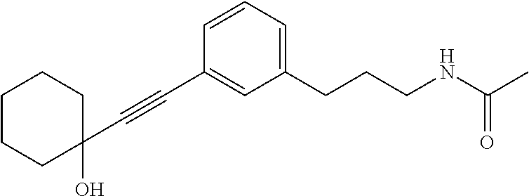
C(#CC1=CC(CCCNC(C)=O)=CC=C1)C1(O)CCCCC1
